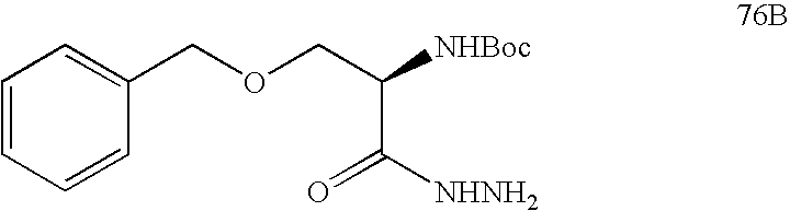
C1=CC=CC(COCC([NHBoc])C([NHNH2])=O)=C1
